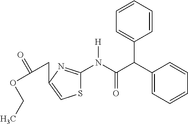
S1C(N(C(C(C2=CC=CC=C2)C2=CC=CC=C2)=O)[H])=NC(CC(=O)OCC)=C1
